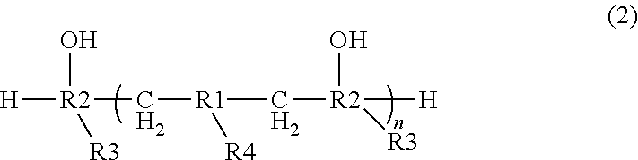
[H][R2](C[R1](C[R2]([H])(O)[R3])[R4])(O)[R3]
